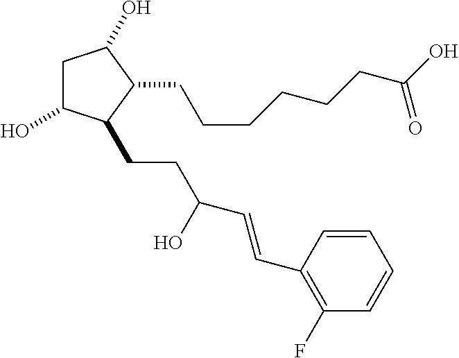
C1C(O)C(CCC(C=CC2=C(F)C=CC=C2)O)C(CCCCCCC(O)=O)C1O
